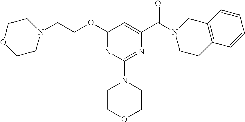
N1(C(C2=CC(OCCN3CCOCC3)=NC(N3CCOCC3)=N2)=O)CCC2=C(C1)C=CC=C2
